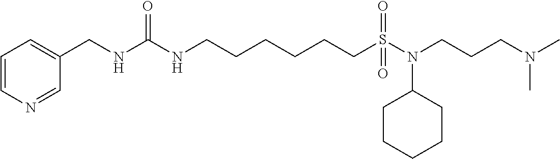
N1=CC(CNC(NCCCCCCS(N(CCCN(C)C)C2CCCCC2)(=O)=O)=O)=CC=C1
